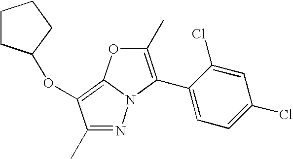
N1=C(C)C(OC2CCCC2)=C2N1C(C1=CC=C(Cl)C=C1Cl)=C(C)O2
